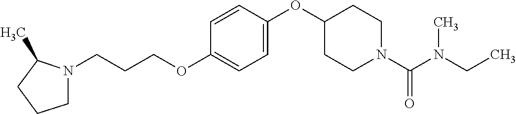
C1N(CCCOC2=CC=C(OC3CCN(C(N(CC)C)=O)CC3)C=C2)C(C)CC1
